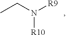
N([R9])(CC)[R10]
